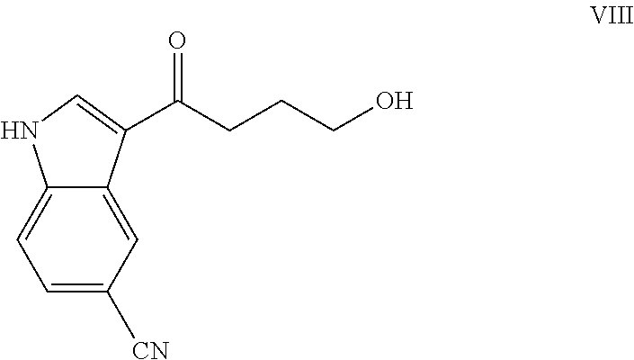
OCCCC(C1=CNC2=CC=C([CN])C=C21)=O
